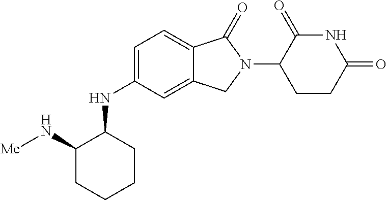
C1=C(NC2C(N[Me])CCCC2)C=C2C(=C1)C(=O)N(C1CCC(=O)NC1=O)C2
